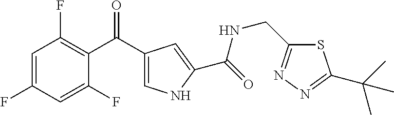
C1=C(F)C=C(F)C(C(C2=CNC(C(=O)NCC3=NN=C(C(C)(C)C)S3)=C2)=O)=C1F
